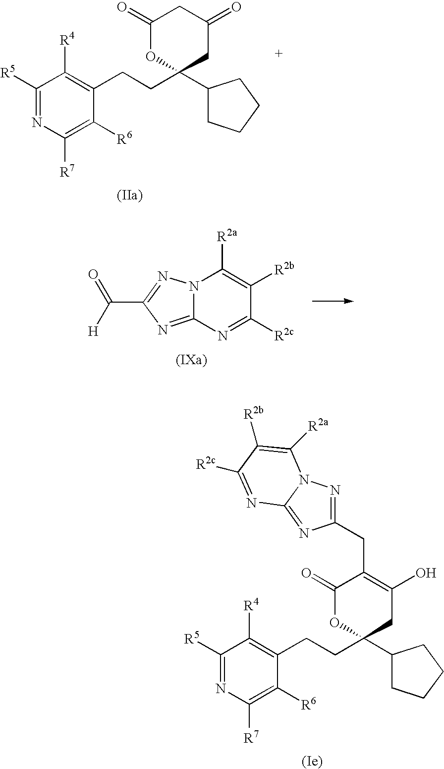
N12C(=NC(C(=O)[H])=N1)N=C([R2c])C([R2b])=C2[R2a].C1([R5])=NC([R7])=C([R6])C(CCC2(C3CCCC3)CC(=O)CC(=O)O2)=C1[R4].C1([R5])=NC([R7])=C([R6])C(CCC2(C3CCCC3)CC(O)=C(CC3=NN4C(=N3)N=C([R2c])C([R2b])=C4[R2a])C(=O)O2)=C1[R4]
